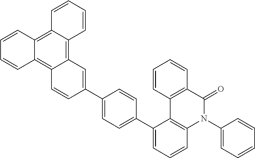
C12=C3C(=C4C(=C1C=CC=C2)C=C(C1=CC=C(C2=CC=CC5=C2C2=C(C(=O)N5C5=CC=CC=C5)C=CC=C2)C=C1)C=C4)C=CC=C3
